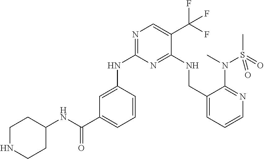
N1=C(NC2=CC(C(NC3CCNCC3)=O)=CC=C2)N=C(NCC2=CC=CN=C2N(C)S(=O)(C)=O)C(C(F)(F)F)=C1
